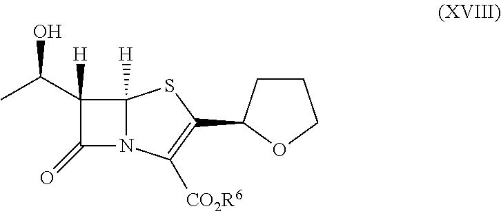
C12([H])N(C([CO2R6])=C(C3CCCO3)S1)C(=O)C2([H])C(C)O
